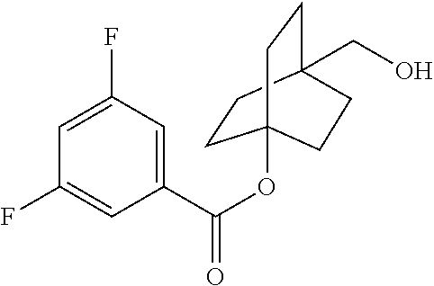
C1=C(C(OC23CCC(CO)(CC2)CC3)=O)C=C(F)C=C1F
